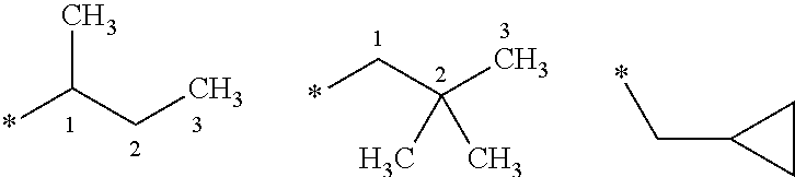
*C(CC)C.*CC(C)(C)C.C(C1CC1)*
